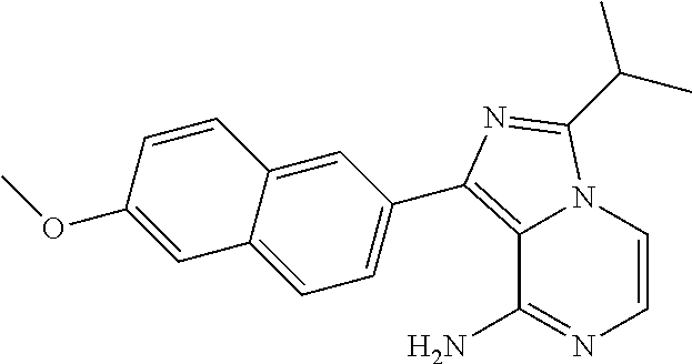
C12=C(C3=CC=C4C(=C3)C=CC(OC)=C4)N=C(C(C)C)N1C=CN=C2N
